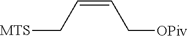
C(=CC[MTS])C[OPiv]
